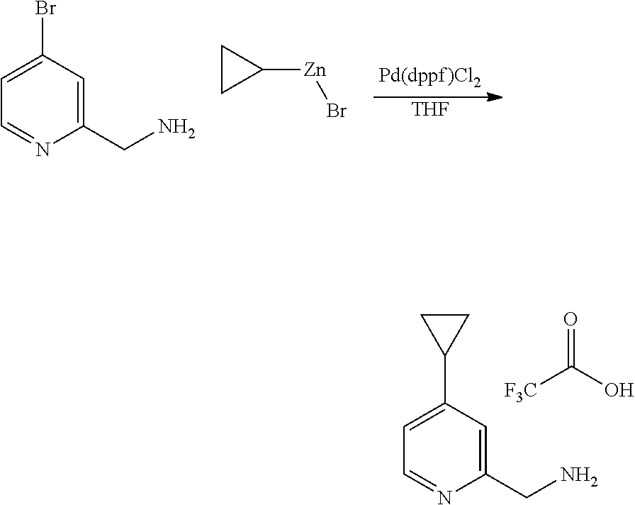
[THF].C1(CN)=CC(Br)=CC=N1.C1CC1[Zn]Br.C1(CN)=CC(C2CC2)=CC=N1.[F3C]C(O)=O
